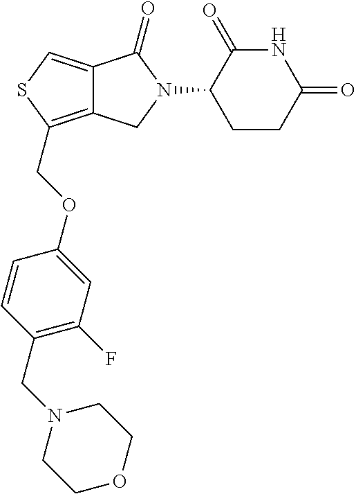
C12=CSC(COC3=CC(F)=C(CN4CCOCC4)C=C3)=C1CN(C1CCC(=O)NC1=O)C2=O
